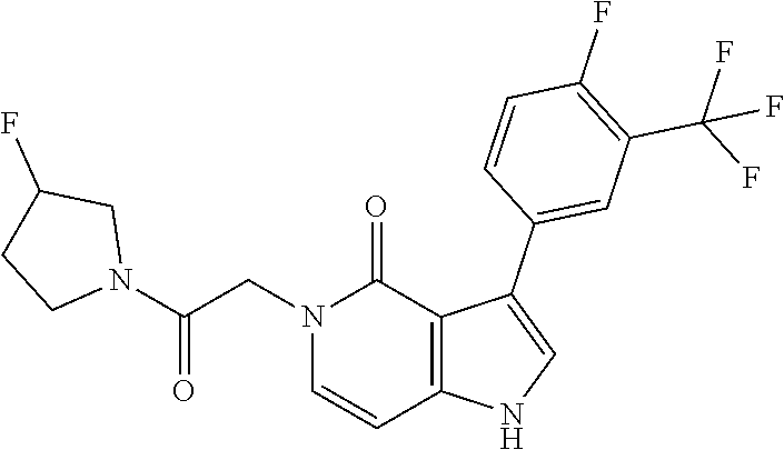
C1(F)=C(C(F)(F)F)C=C(C2=CNC3=C2C(=O)N(CC(N2CC(F)CC2)=O)C=C3)C=C1
